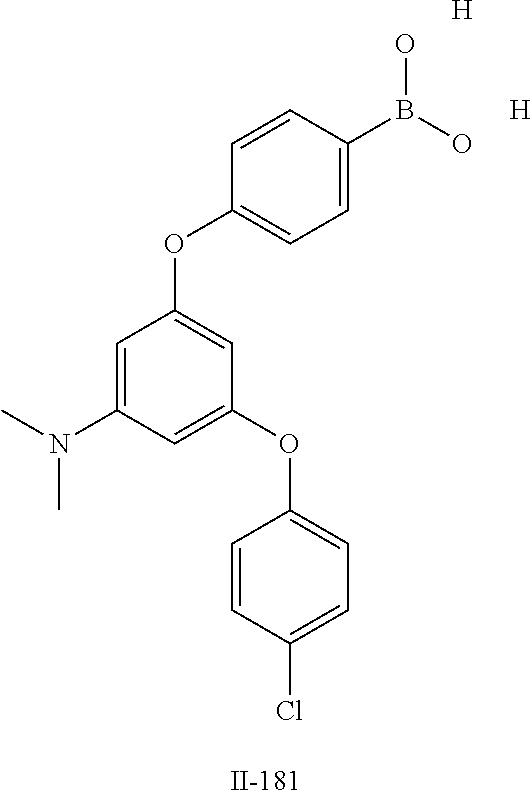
CN(C)C1=CC(OC2=CC=C(B(O)O)C=C2)=CC(OC2=CC=C(Cl)C=C2)=C1.[H].[H]
